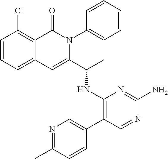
C1(Cl)=C2C(=CC=C1)C=C(C(C)NC1=C(C3=CN=C(C)C=C3)C=NC(N)=N1)N(C1=CC=CC=C1)C2=O
